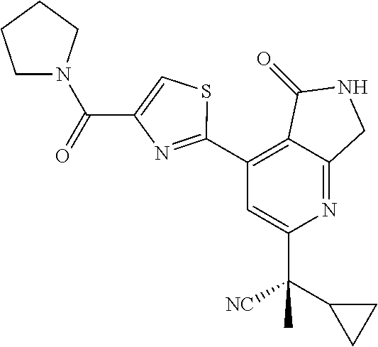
C1(C2=NC(C(N3CCCC3)=O)=CS2)=C2C(=NC(C([CN])(C3CC3)C)=C1)CNC2=O
